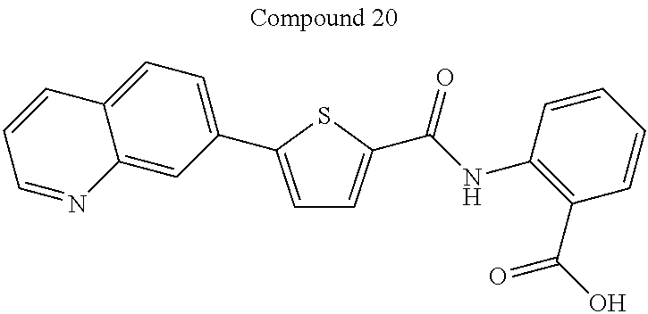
C1=C(C2=CC=C3C(=C2)N=CC=C3)SC(C(NC2=C(C(O)=O)C=CC=C2)=O)=C1
